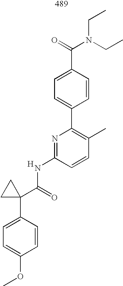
C1=C(C2(C(=O)NC3=NC(C4=CC=C(C(=O)N(CC)CC)C=C4)=C(C)C=C3)CC2)C=CC(OC)=C1.[H]
